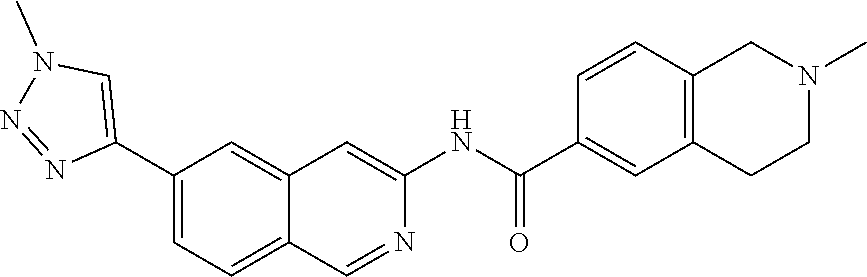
C1(C2=CN(C)N=N2)=CC=C2C(=C1)C=C(NC(=O)C1=CC3=C(C=C1)CN(C)CC3)N=C2
